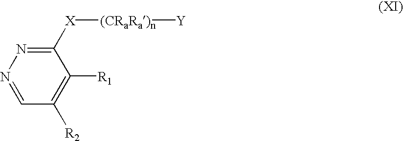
C1=NN=C([X][(CRaRa)n][Y])C([R1])=C1[R2]
